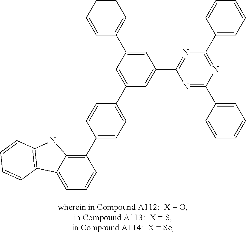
C1=C2C(=C(C3=CC=C(C4=CC(C5=CC=CC=C5)=CC(C5=NC(C6=CC=CC=C6)=NC(C6=CC=CC=C6)=N5)=C4)C=C3)C=C1)NC1=C2C=CC=C1
